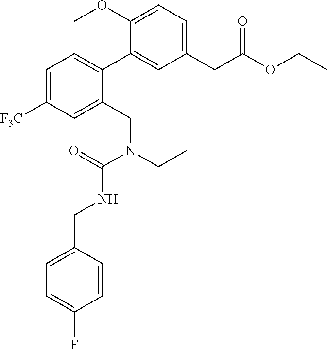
COC1=CC=C(CC(OCC)=O)C=C1C1=CC=C([F3C])C=C1CN(CC)C(=O)NCC1=CC=C(F)C=C1
